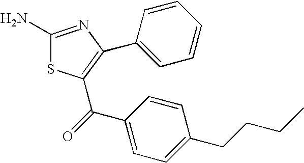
C1(N)=NC(C2=CC=CC=C2)=C(C(C2=CC=C(CCCC)C=C2)=O)S1
